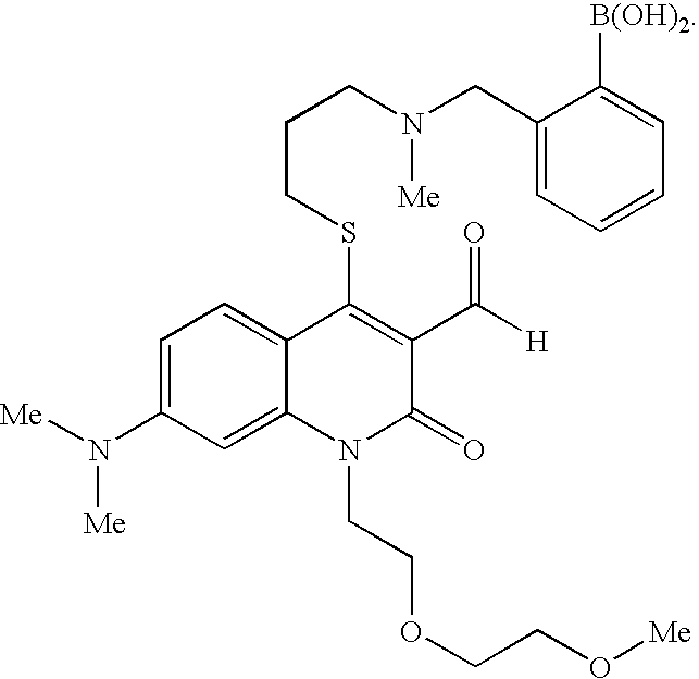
C1=C(N([Me])[Me])C=C2C(=C1)C(SCCCN(CC1=CC=CC=C1[B(OH)2])[Me])=C(C([H])=O)C(=O)N2CCOCCO[Me]
